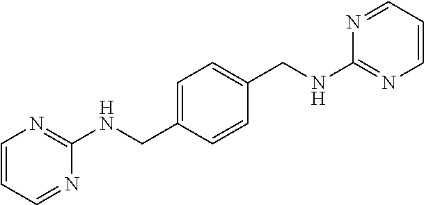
C1=C(CNC2=NC=CC=N2)C=CC(CNC2=NC=CC=N2)=C1
